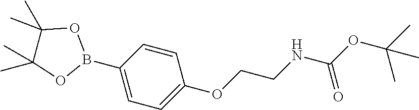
C(COC1=CC=C(B2OC(C)(C)C(C)(C)O2)C=C1)NC(OC(C)(C)C)=O
